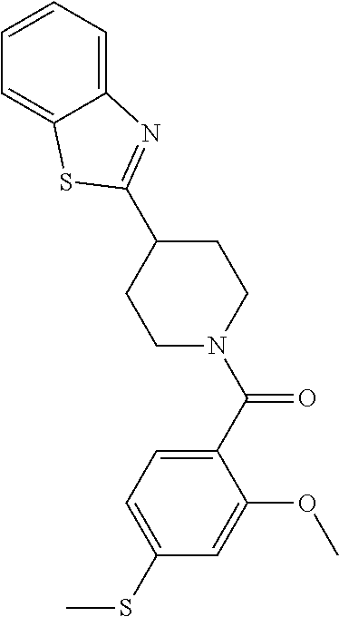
C1(C2=NC3=CC=CC=C3S2)CCN(C(C2=CC=C(SC)C=C2OC)=O)CC1
